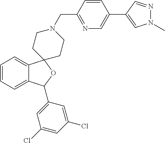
C1=C2C(=CC=C1)C1(OC2C2=CC(Cl)=CC(Cl)=C2)CCN(CC2=NC=C(C3=CN(C)N=C3)C=C2)CC1
